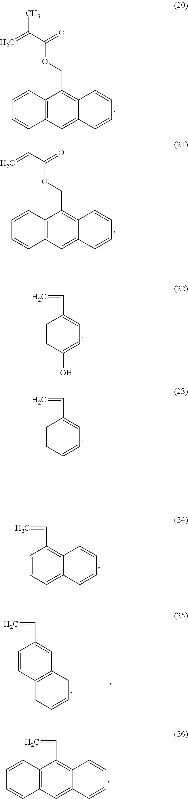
C12=C(C=C3C(=C1COC(C(=C)C)=O)C=CC=C3)C=CC=C2.C1=CC(C=C)=CC=C1O.C1=CC(C=C)=C2C(=C1)C=CC=C2.C1=CC(C=C)=CC=C1.C12=C(C=C3C(=C1COC(C=C)=O)C=CC=C3)C=CC=C2.C1=CC(C=C)=CC2=C1CC=CC2.C12=C(C(C=C)=C3C(=C1)C=CC=C3)C=CC=C2
